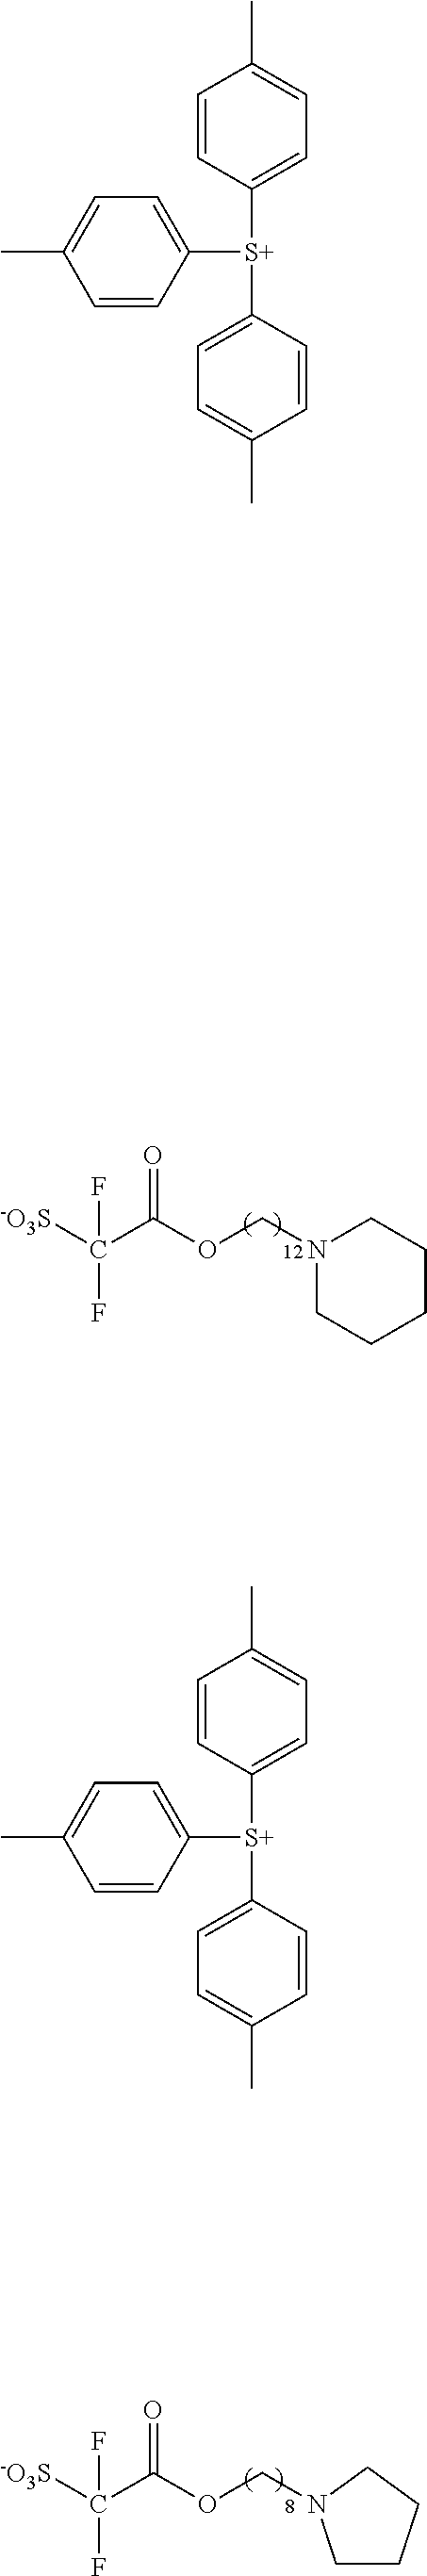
[-O3S]C(C(OCN1CCCCC1)=O)(F)F.[-O3S]C(C(OCN1CCCC1)=O)(F)F.C1=CC([S+](C2=CC=C(C)C=C2)C2=CC=C(C)C=C2)=CC=C1C.C1=CC([S+](C2=CC=C(C)C=C2)C2=CC=C(C)C=C2)=CC=C1C
